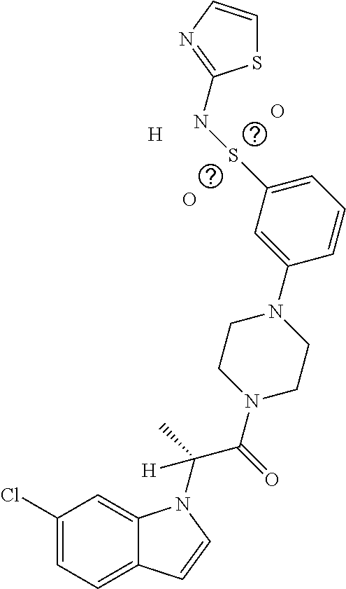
C1(Cl)=CC=C2C(=C1)N(C(C)(C(=O)N1CCN(C3=CC(SNC4=NC=CS4)=CC=C3)CC1)[H])C=C2.[H].O.O
